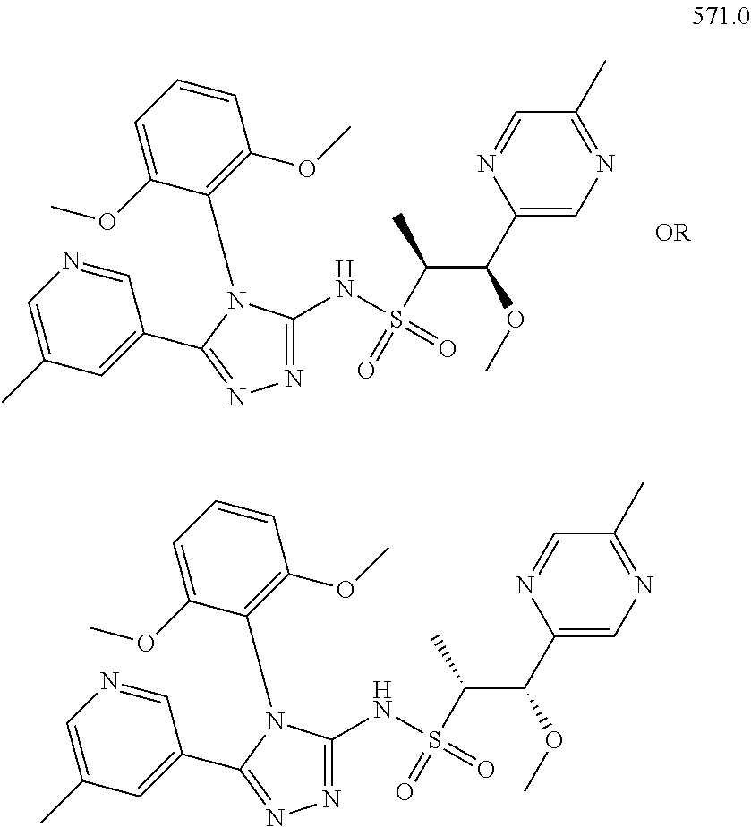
N1=C(NS(C(C(C2=CN=C(C)C=N2)OC)C)(=O)=O)N(C2=C(OC)C=CC=C2OC)C(C2=CC(C)=CN=C2)=N1.N1=C(NS(C(C(C2=CN=C(C)C=N2)OC)C)(=O)=O)N(C2=C(OC)C=CC=C2OC)C(C2=CC(C)=CN=C2)=N1
